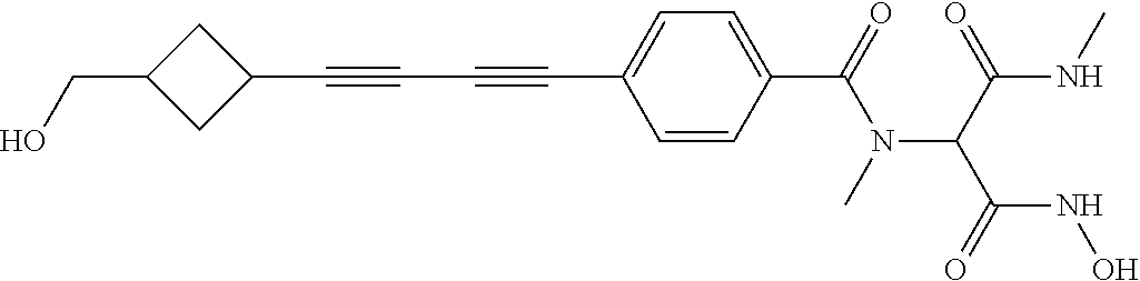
C1(C#CC#CC2=CC=C(C(=O)N(C(C(NC)=O)C(=O)NO)C)C=C2)CC(CO)C1
